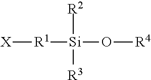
[X][R1][Si](O[R4])([R2])[R3]
